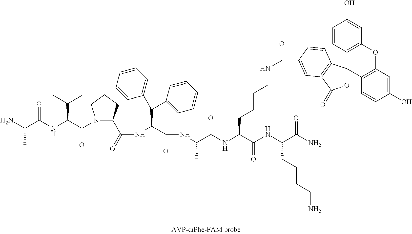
CC(N)C(NC(C(N1C(C(=O)NC(C(NC(C(NC(C(NC(C(N)=O)CCCCN)=O)CCCCNC(=O)C2=CC3=C(C4(OC3=O)C3=C(OC5=C4C=CC(O)=C5)C=C(O)C=C3)C=C2)=O)C)=O)C(C2=CC=CC=C2)C2=CC=CC=C2)CCC1)=O)C(C)C)=O
